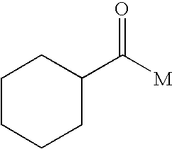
C1CCCC(C([M])=O)C1
